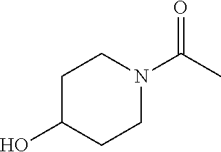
C1C(O)CCN(C(C)=O)C1
